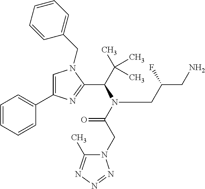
C1=C(C2=CC=CC=C2)N=C(C(C(C)(C)C)N(C(CN2C(C)=NN=N2)=O)CC(CN)F)N1CC1=CC=CC=C1
